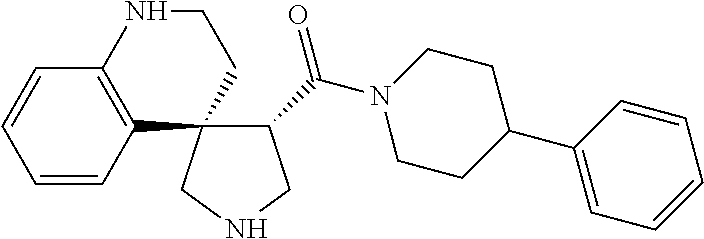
C1=CC2=C(C=C1)NCCC21C(C(N2CCC(C3=CC=CC=C3)CC2)=O)CNC1
